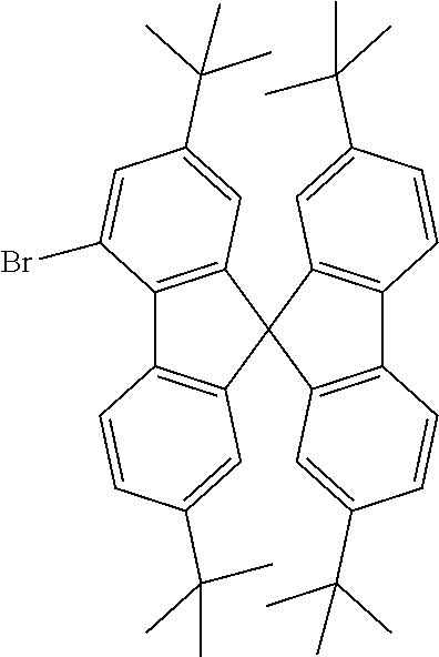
C12=C(C=C(C(C)(C)C)C=C1)C1(C3=C2C=CC(C(C)(C)C)=C3)C2=C(C3=C1C=C(C(C)(C)C)C=C3)C(Br)=CC(C(C)(C)C)=C2
